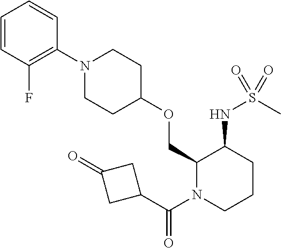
C1=CC(F)=C(N2CCC(OCC3N(C(C4CC(=O)C4)=O)CCCC3NS(=O)(C)=O)CC2)C=C1
